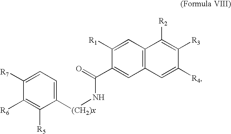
C1([(CH2)x]NC(C2=CC3=C(C=C2[R1])C([R2])=C([R3])C([R4])=C3)=O)=CC=C([R7])C([R6])=C1[R5]
